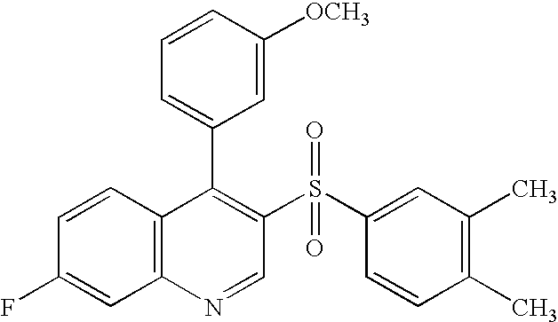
C12=C(C=CC(F)=C1)C(C1=CC=CC([OCH3])=C1)=C(S(C1=CC(C)=C(C)C=C1)(=O)=O)C=N2
